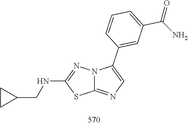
C1(NCC2CC2)=NN2C(=NC=C2C2=CC(C(=O)N)=CC=C2)S1
